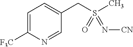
C1=C([F3C])N=CC(CS(C)(=O)=N[CN])=C1
